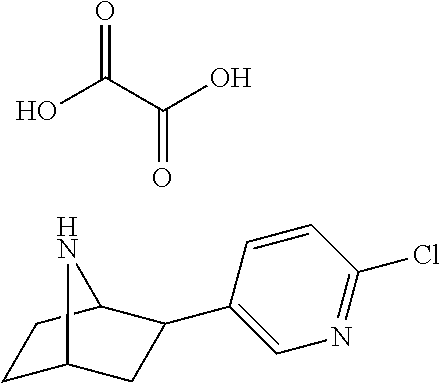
C1C2CC(C3=CN=C(Cl)C=C3)C(C1)N2.OC(C(O)=O)=O
